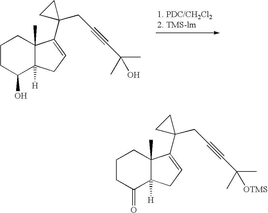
C1CC(O)C2([H])C(C)(C1)C(C1(CC#CC(C)(C)O)CC1)=CC2.C1CC(=O)C2([H])C(C)(C1)C(C1(CC#CC(C)(C)[OTMS])CC1)=CC2
